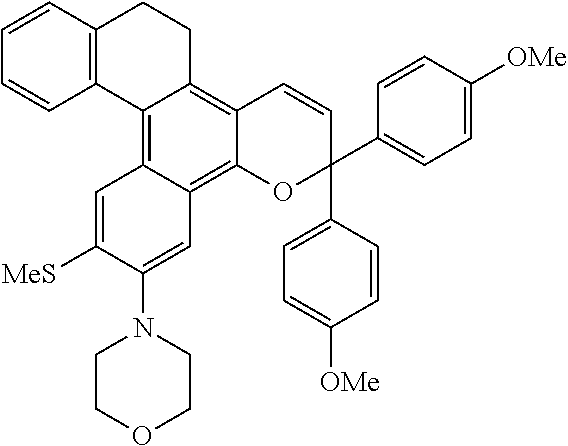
C1=CC2=C(C=C1)C1=C3C(=C4C(=C1CC2)C=CC(C1=CC=C([OMe])C=C1)(C1=CC=C([OMe])C=C1)O4)C=C(N1CCOCC1)C([MeS])=C3
